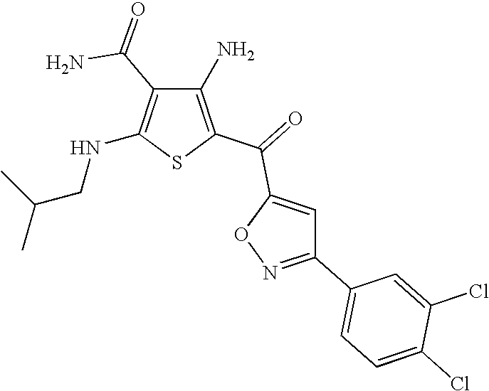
C1(N)=C(C(=O)C2=CC(C3=CC=C(Cl)C(Cl)=C3)=NO2)SC(NCC(C)C)=C1C(=O)N
